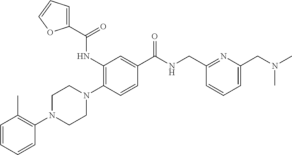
C1=CC=CC(N2CCN(C3=C(NC(C4=CC=CO4)=O)C=C(C(NCC4=NC(CN(C)C)=CC=C4)=O)C=C3)CC2)=C1C
